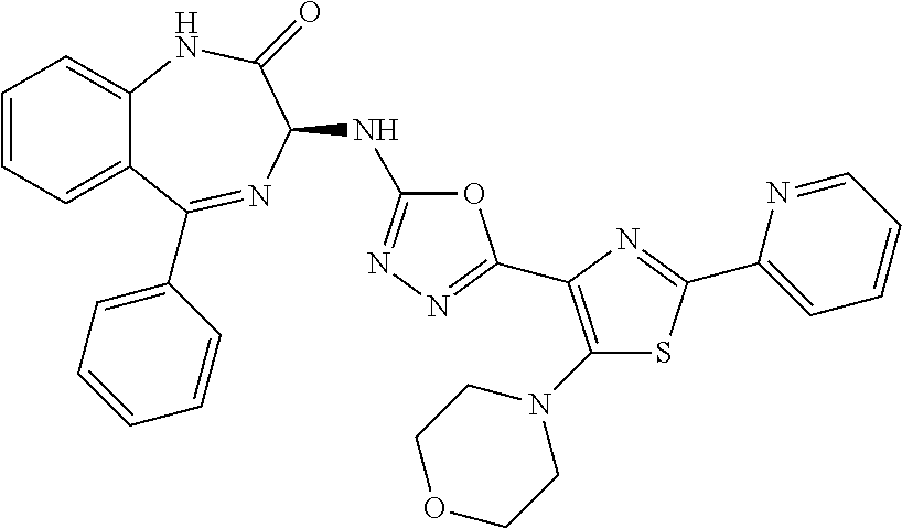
C1=CC=C2C(=C1)NC(=O)C(NC1=NN=C(C3=C(N4CCOCC4)SC(C4=CC=CC=N4)=N3)O1)N=C2C1=CC=CC=C1
